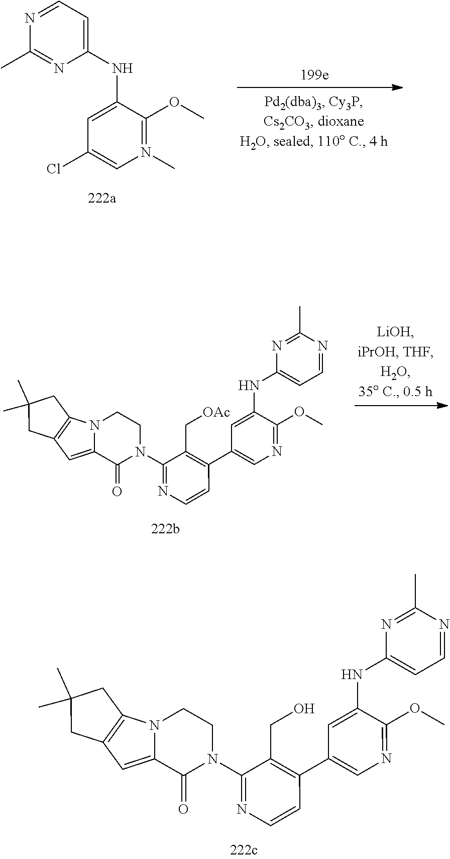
C1(Cl)=CN(C)=C(OC)C(NC2=CC=NC(C)=N2)=C1.C1=C2N(C3=C1CC(C)(C)C3)CCN(C1=NC=CC(C3=CN=C(OC)C(NC4=CC=NC(C)=N4)=C3)=C1C[OAc])C2=O.C1=C2N(C3=C1CC(C)(C)C3)CCN(C1=NC=CC(C3=CN=C(OC)C(NC4=CC=NC(C)=N4)=C3)=C1CO)C2=O
